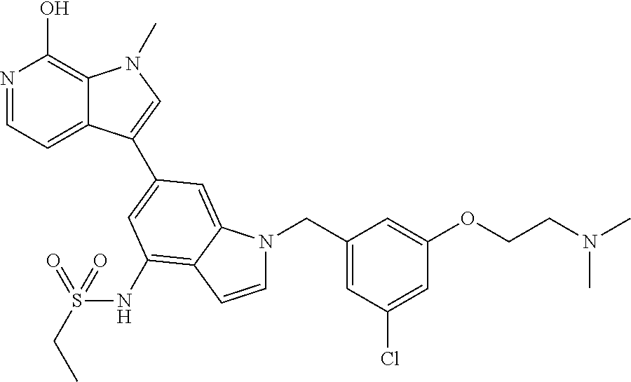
N1=CC=C2C(=C1O)N(C)C=C2C1=CC(NS(CC)(=O)=O)=C2C(=C1)N(CC1=CC(Cl)=CC(OCCN(C)C)=C1)C=C2
